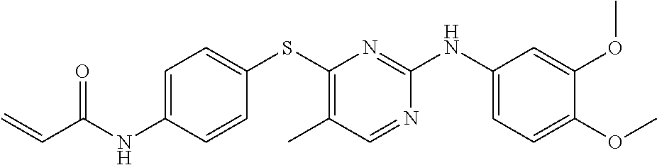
C1=C(NC(C=C)=O)C=CC(SC2=C(C)C=NC(NC3=CC=C(OC)C(OC)=C3)=N2)=C1
